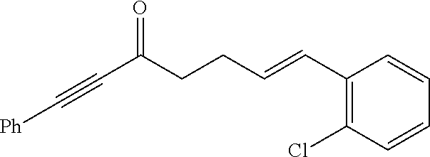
C1(C=CCCC(C#C[Ph])=O)=C(Cl)C=CC=C1
